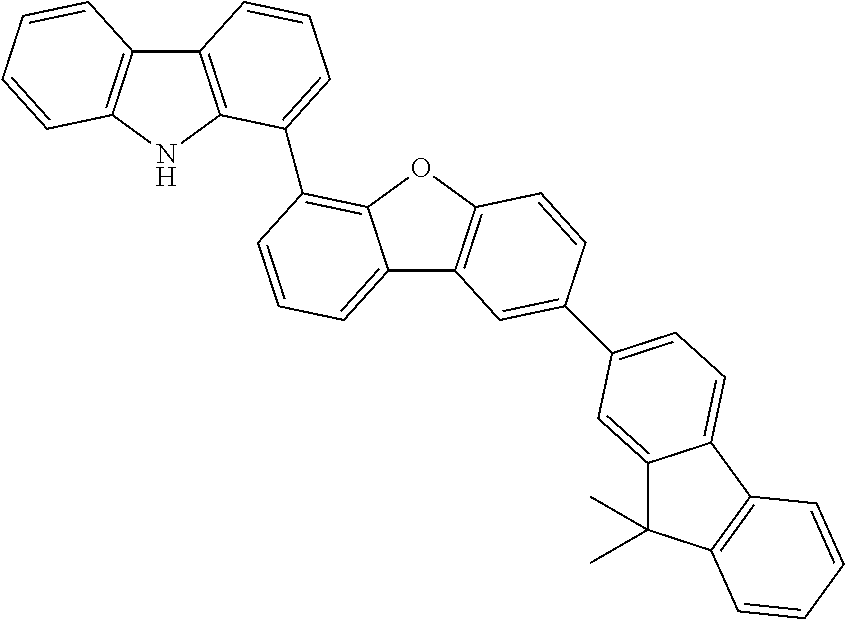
C12=CC=CC(C3=CC=CC4=C3NC3=C4C=CC=C3)=C1OC1=C2C=C(C2=CC=C3C(=C2)C(C)(C)C2=C3C=CC=C2)C=C1
